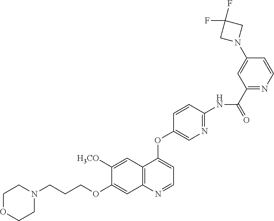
C1OCCN(CCCOC2=CC3=C(C=C2[H3CO])C(OC2=CN=C(NC(C4=NC=CC(N5CC(F)(F)C5)=C4)=O)C=C2)=CC=N3)C1
